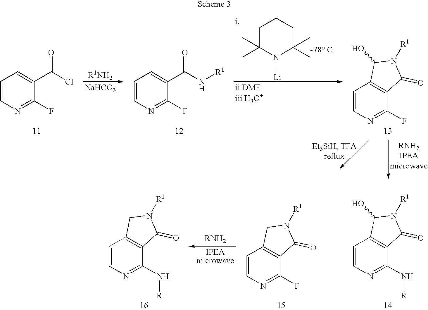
C1=CN=C(F)C(C(Cl)=O)=C1.[NaHCO3].C1=CN=C(F)C(C(N[R1])=O)=C1.C1C(C)(C)N([Li])C(C)(C)CC1.C1=CN=C(F)C2=C1C(O)N([R1])C2=O.C1=CN=C(N[R])C2=C1C(O)N([R1])C2=O.C1=CN=C(F)C2=C1CN([R1])C2=O.C1=CN=C(N[R])C2=C1CN([R1])C2=O
